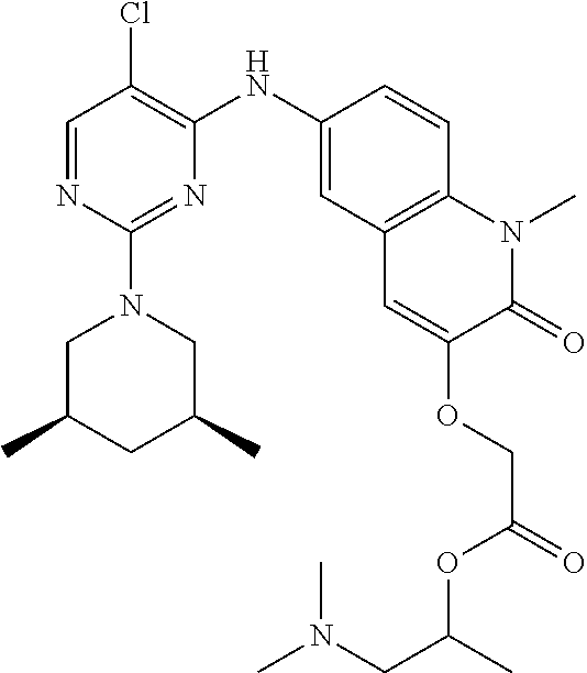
C1=NC(N2CC(C)CC(C)C2)=NC(NC2=CC3=C(C=C2)N(C)C(=O)C(OCC(=O)OC(CN(C)C)C)=C3)=C1Cl
